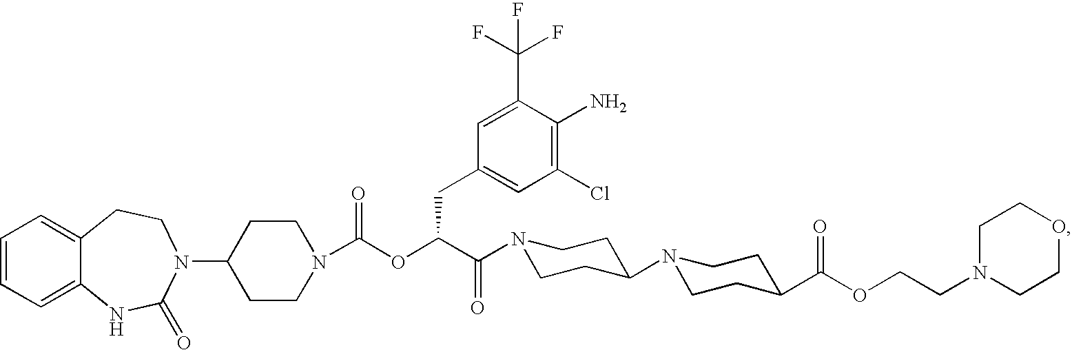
C1=CC=C2C(=C1)CCN(C1CCN(C(OC(C(=O)N3CCC(N4CCC(C(OCCN5CCOCC5)=O)CC4)CC3)CC3=CC(Cl)=C(N)C(C(F)(F)F)=C3)=O)CC1)C(=O)N2
